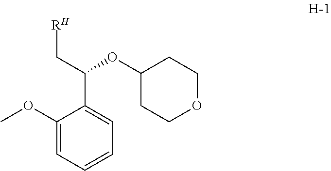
C1(OC)=CC=CC=C1C(C[RH])OC1CCOCC1
